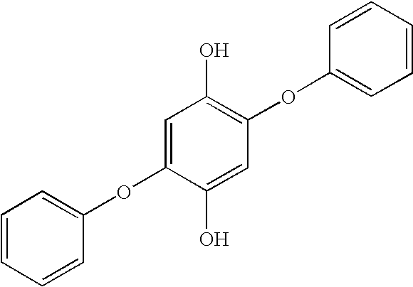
C1=C(OC2=CC=CC=C2)C(O)=CC(OC2=CC=CC=C2)=C1O
